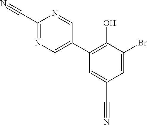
N1=C(C#N)N=CC(C2=C(O)C(Br)=CC(C#N)=C2)=C1
